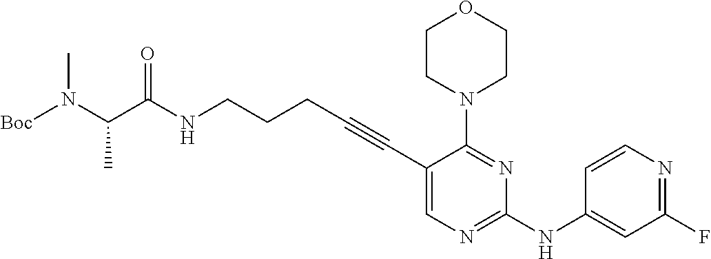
N(CCCC#CC1=CN=C(NC2=CC(F)=NC=C2)N=C1N1CCOCC1)C(C(N([Boc])C)C)=O
